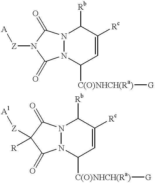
N12N(C([C(O)NHCH(Ra)][G])C=C([Rc])C1[Rb])C(=O)N([Z][A])C2=O.N12N(C([C(O)NHCH(Ra)][G])C=C([Rc])C1[Rb])C(=O)C([R])([Z][A1])C2=O
